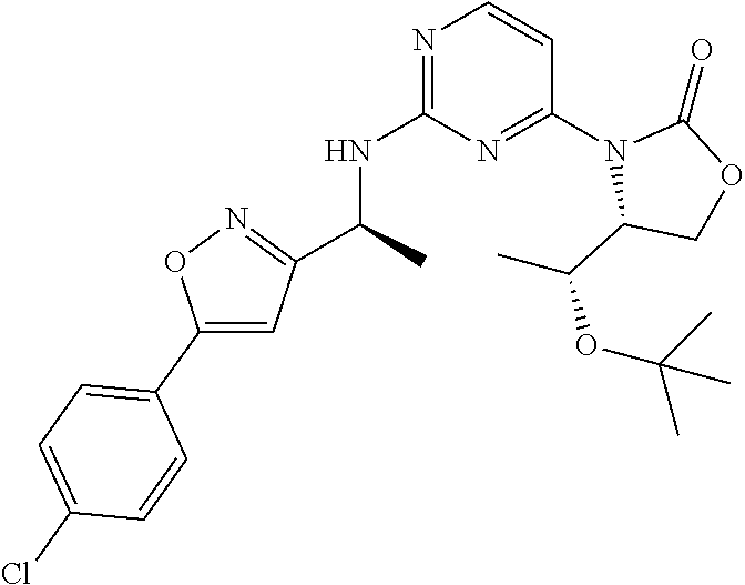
C(NC1=NC=CC(N2C(C(C)OC(C)(C)C)COC2=O)=N1)(C)C1=NOC(C2=CC=C(Cl)C=C2)=C1
